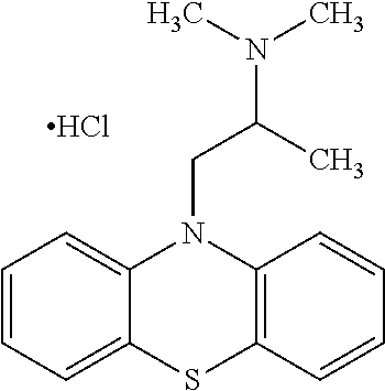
C1=CC=C2C(=C1)N(CC(N(C)C)C)C1=C(C=CC=C1)S2.Cl
